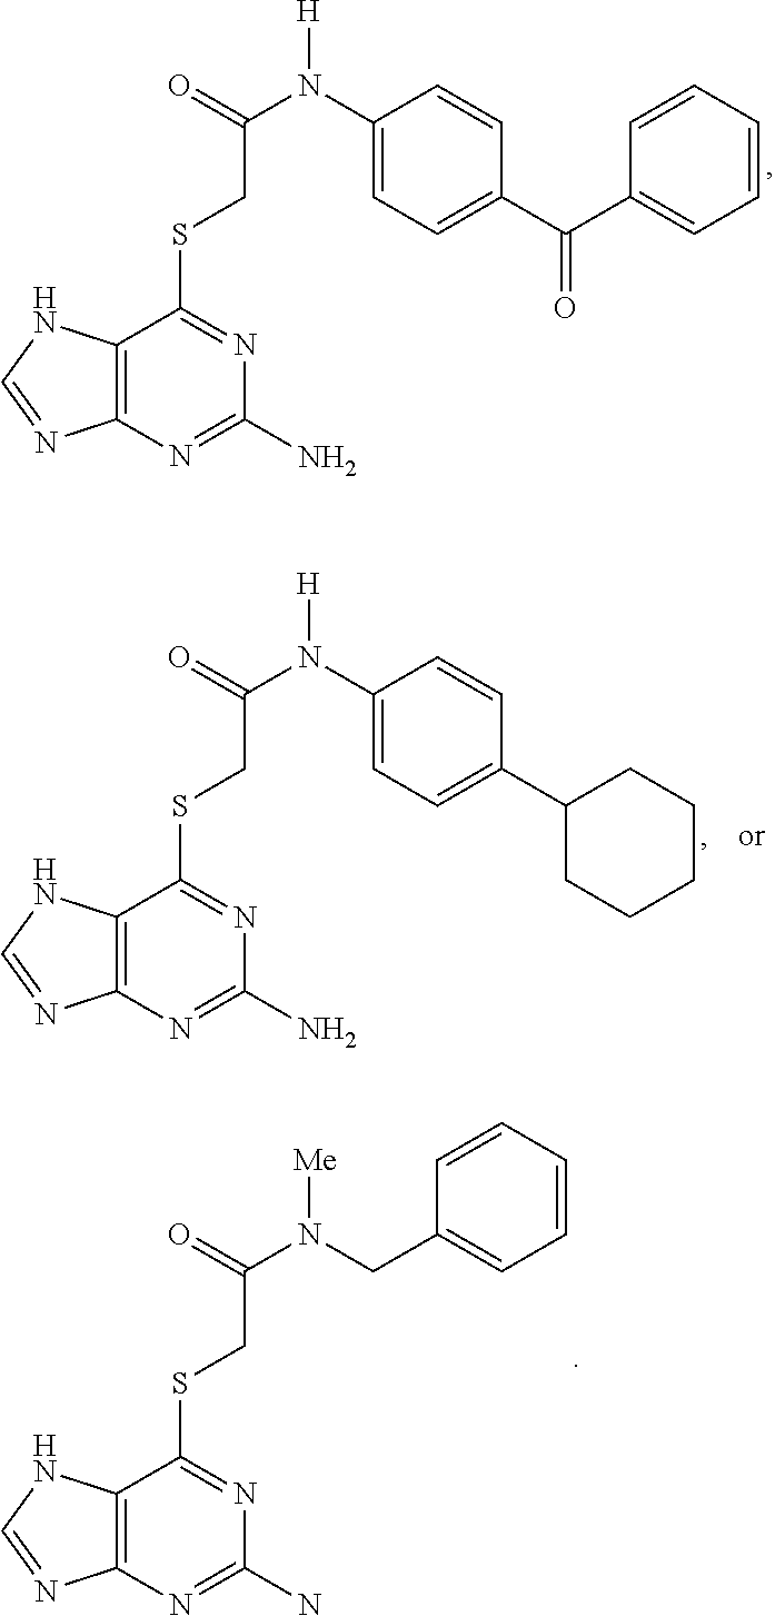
C12=C(N=C(N)N=C1SCC(N(C1=CC=C(C(C3=CC=CC=C3)=O)C=C1)[H])=O)N=CN2.C12=C(N=C(N)N=C1SCC(N(C1=CC=C(C3CCCCC3)C=C1)[H])=O)N=CN2.C12=C(N=C(N)N=C1SCC(N([Me])CC1=CC=CC=C1)=O)N=CN2
